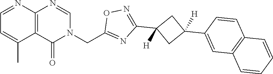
C12=C(N=CN(CC3=NC(C4([H])CC(C5=CC6=C(C=C5)C=CC=C6)([H])C4)=NO3)C1=O)N=CC=C2C
